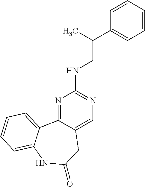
N1=C2C(=CN=C1NCC(C1=CC=CC=C1)C)CC(=O)NC1=CC=CC=C21
